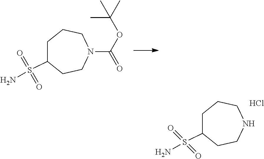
C1C(S(=O)(=O)N)CCNCC1.Cl.C1C(S(=O)(=O)N)CCN(C(OC(C)(C)C)=O)CC1
